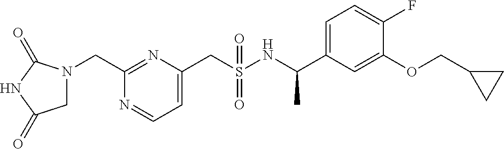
N1=C(CN2CC(=O)NC2=O)N=CC=C1CS(NC(C1=CC=C(F)C(OCC2CC2)=C1)C)(=O)=O
